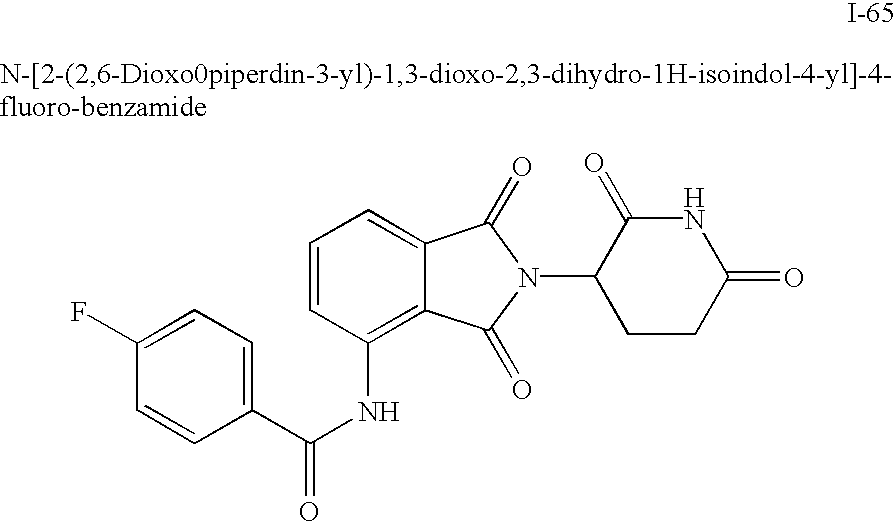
C1(C(NC2=C3C(=CC=C2)C(=O)N(C2CCC(=O)NC2=O)C3=O)=O)=CC=C(F)C=C1
